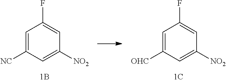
C1=C([NC])C=C([NO2])C=C1F.C1=C([OHC])C=C([NO2])C=C1F
